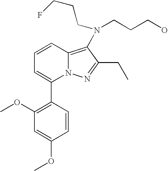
C1(C2=CC=CC3=C(N(CCCO)CCCF)C(CC)=NN23)=C(OC)C=C(OC)C=C1
